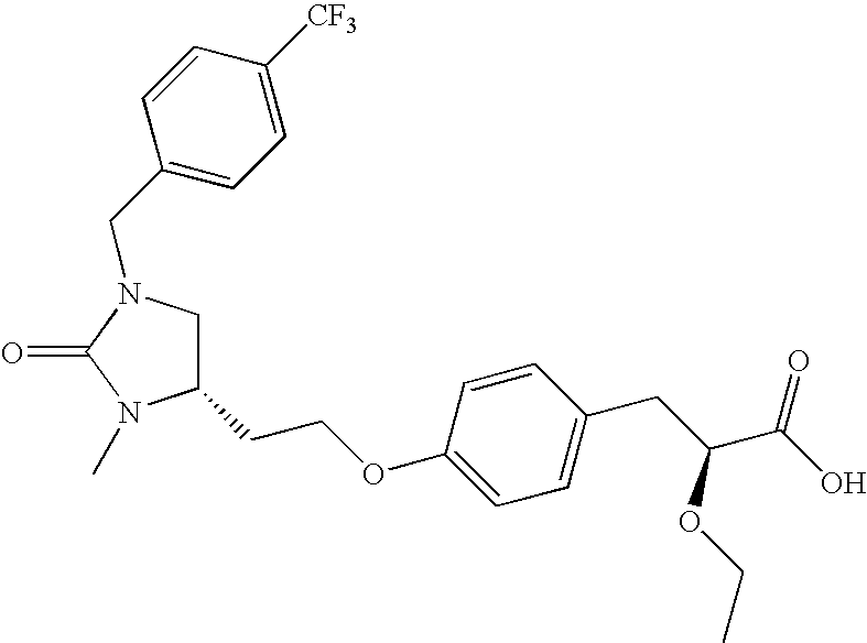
C1(CCOC2=CC=C(CC(C(O)=O)OCC)C=C2)CN(CC2=CC=C([CF3])C=C2)C(=O)N1C
